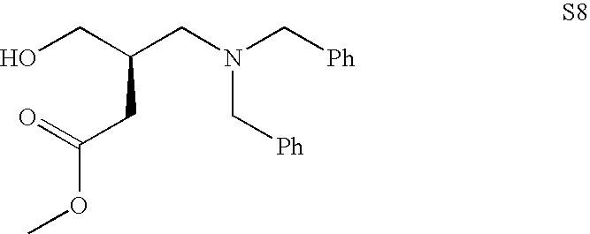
OCC(CN(C[Ph])C[Ph])CC(OC)=O
